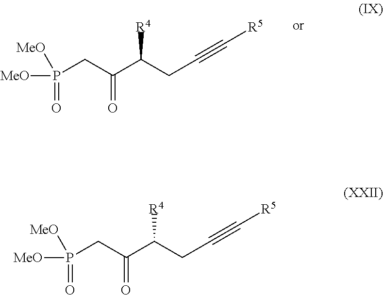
[MeO]P(=O)([MeO])CC(C(CC#C[R5])[R4])=O.[MeO]P(=O)([MeO])CC(C(CC#C[R5])[R4])=O
